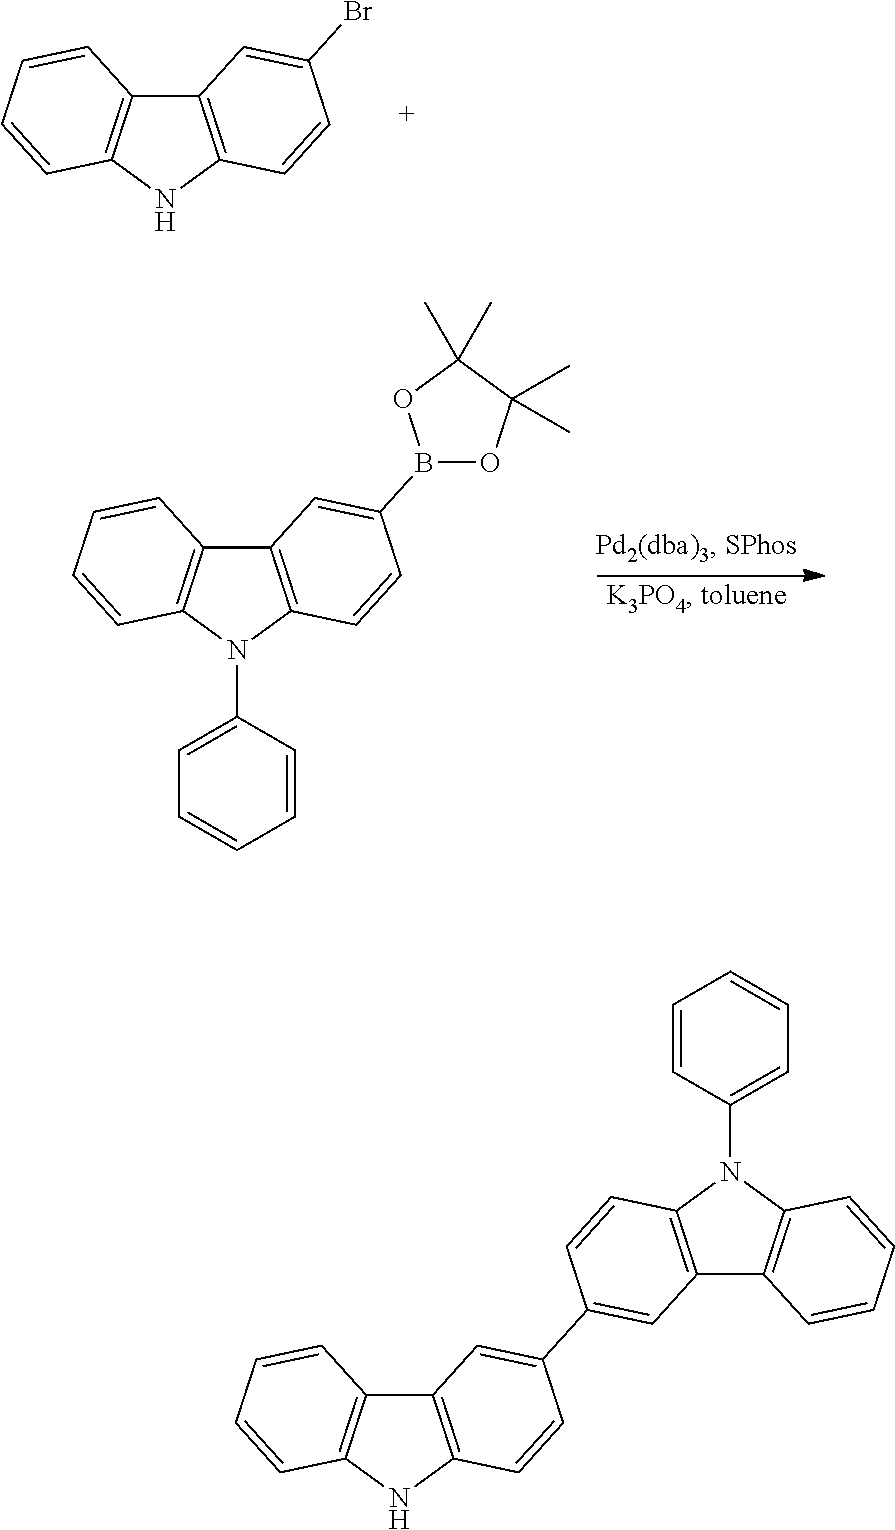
C12=C(NC3=C1C=CC=C3)C=CC(Br)=C2.C12=C(N(C3=CC=CC=C3)C3=C1C=CC=C3)C=CC(B1OC(C)(C)C(C)(C)O1)=C2.C12=C(NC3=C1C=CC=C3)C=CC(C1=CC3=C(C=C1)N(C1=CC=CC=C1)C1=C3C=CC=C1)=C2
